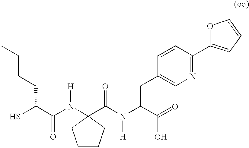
SC(C(N([H])C1(C(N(C(C(O)=O)CC2=CN=C(C3=CC=CO3)C=C2)[H])=O)CCCC1)=O)CCCC
